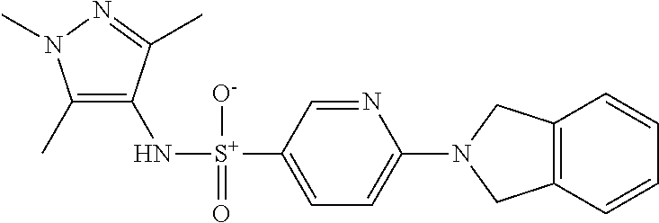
C1(C)=C(N[S+](C2=CC=C(N3CC4=C(C3)C=CC=C4)N=C2)([O-])=O)C(C)=NN1C
